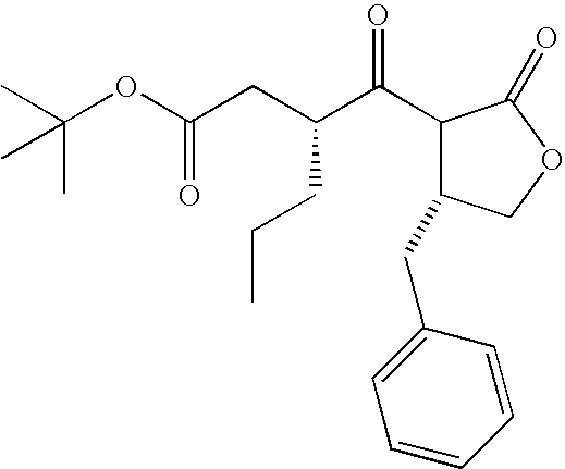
CC(OC(CC(C(C1C(CC2=CC=CC=C2)COC1=O)=O)CCC)=O)(C)C
